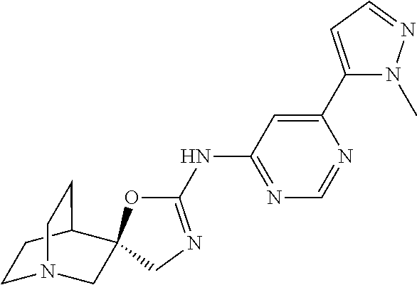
C1(NC2=NC=NC(C3=CC=NN3C)=C2)=NCC2(O1)CN1CCC2CC1
